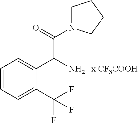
C1=CC=C(C(F)(F)F)C(C(C(N2CCCC2)=O)N)=C1
